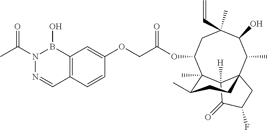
C1=CC2=C(C=C1OCC(=O)OC1CC(C)(C=C)C(O)C(C)C34C([H])(C(=O)C(F)C3)C1(C)C(C)CC4)B(O)N(C(C)=O)N=C2
